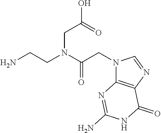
NCCN(C(CN1C2=C(N=C1)C(=O)NC(N)=N2)=O)CC(O)=O
